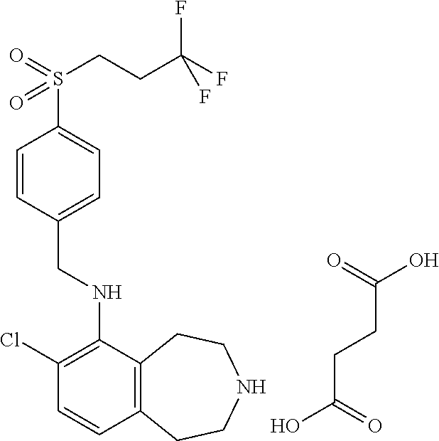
C12=C(C(NCC3=CC=C(S(=O)(CCC(F)(F)F)=O)C=C3)=C(Cl)C=C1)CCNCC2.O=C(O)CCC(O)=O
